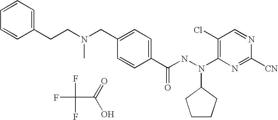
FC(C(=O)O)(F)F.CN(CCC1=CC=CC=C1)CC1=CC=C(C(NN(C2=C(Cl)C=NC([CN])=N2)C2CCCC2)=O)C=C1
